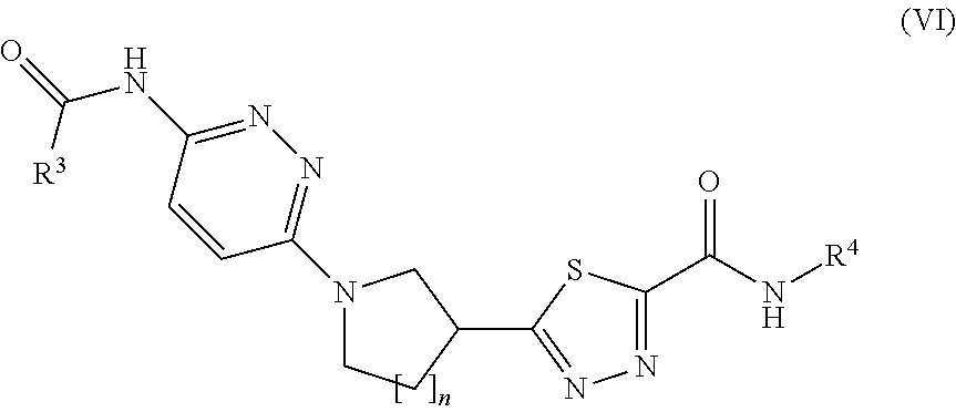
N1(C2=NN=C(NC([R3])=O)C=C2)CCC(C2=NN=C(C(N[R4])=O)S2)C1
